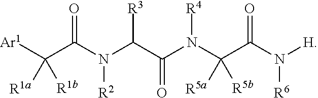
C(C(N(C(C(=O)N(C(C(N([R6])[H])=O)([R5a])[R5b])[R4])[R3])[R2])=O)([Ar1])([R1a])[R1b]
